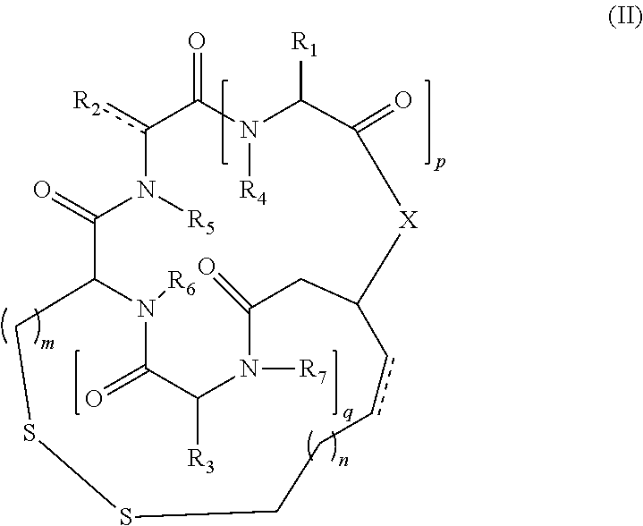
C1(=O)C([R3])N([R7])C(=O)CC2[X]C(=O)C([R1])N([R4])C(=O)c([R2])N([R5])C(=O)C(N1[R6])CSSCCcc2
